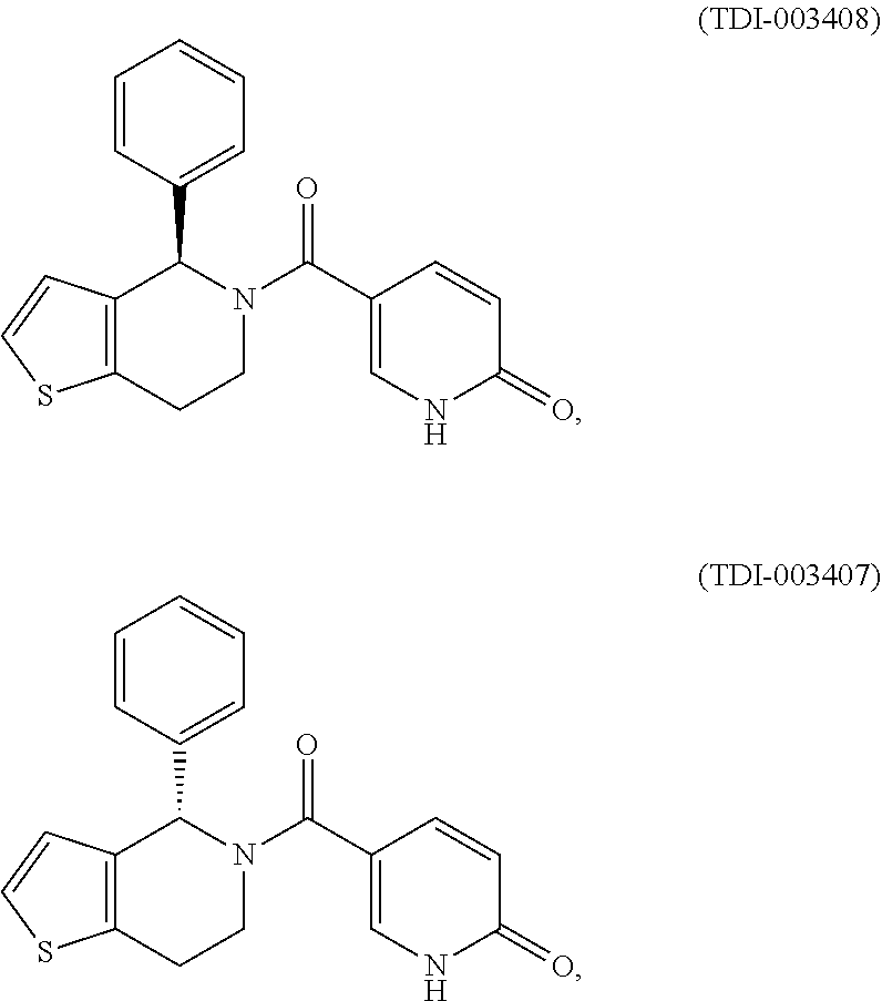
C1=CC(C2N(C(=O)C3=CNC(=O)C=C3)CCC3=C2C=CS3)=CC=C1.C1=CC(C2N(C(=O)C3=CNC(=O)C=C3)CCC3=C2C=CS3)=CC=C1
